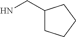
C1(CN)CCCC1
